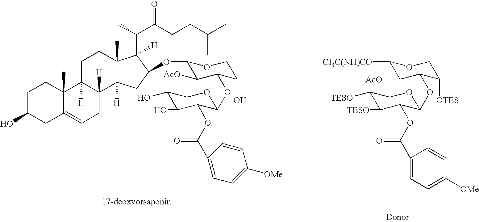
C1C(O)CC2=CCC3([H])C([H])(C2(C)C1)CCC1(C)C3([H])CC(OC2C([AcO])C(OC3C(OC(C4=CC=C([OMe])C=C4)=O)C(O)C(O)CO3)C(O)CO2)C1(C(C)C(CCC(C)C)=O)[H].[Cl3C(NH)CO]C1C([AcO])C(OC2C(OC(C3=CC=C([OMe])C=C3)=O)C([TESO])C([TESO])CO2)C([OTES])CO1
